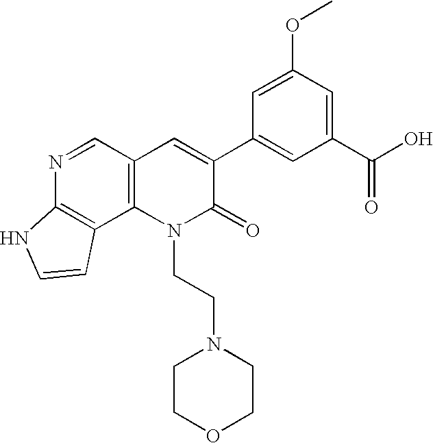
N1=CC2=C(C3=C1NC=C3)N(CCN1CCOCC1)C(=O)C(C1=CC(C(O)=O)=CC(OC)=C1)=C2
